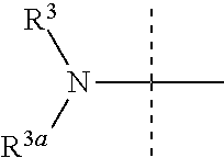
[R3]N([R3a])C(C)(C)C
